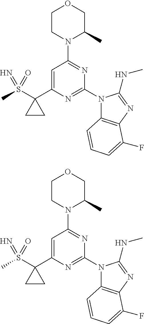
C1CN(C2=NC(N3C4=C(N=C3NC)C(F)=CC=C4)=NC(C3(S(C)(=N)=O)CC3)=C2)C(C)CO1.C1CN(C2=NC(N3C4=C(N=C3NC)C(F)=CC=C4)=NC(C3(S(C)(=N)=O)CC3)=C2)C(C)CO1
